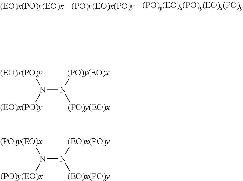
[(EO)x(PO)y]N(N([(PO)y(EO)x])[(PO)y(EO)x])[(EO)x(PO)y].[(PO)y(EO)x]N(N([(EO)x(PO)y])[(EO)x(PO)y])[(PO)y(EO)x]
